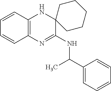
C1=CC2=C(C=C1)N=C(NC(C1=CC=CC=C1)C)C1(N2)CCCCC1
